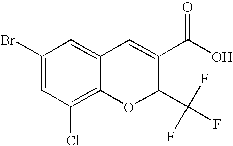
C1=C(Br)C=C2C(=C1Cl)OC(C(F)(F)F)C(C(=O)O)=C2
